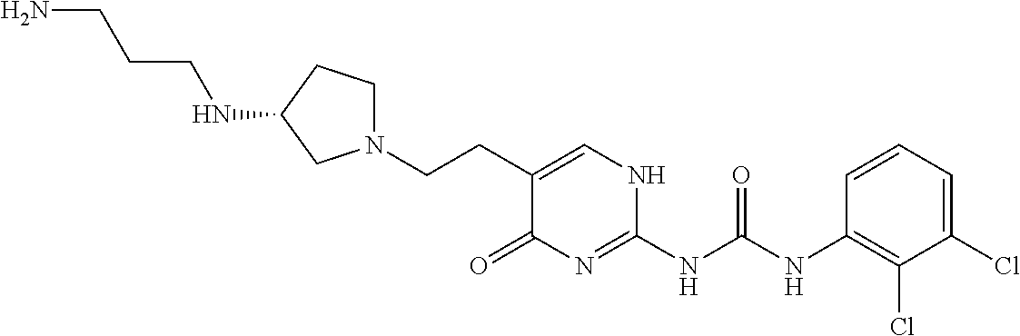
C(C1=CNC(NC(NC2=C(Cl)C(Cl)=CC=C2)=O)=NC1=O)CN1CCC(NCCCN)C1
